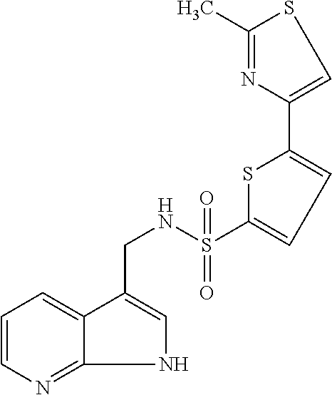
C1=CN=C2C(=C1)C(CNS(C1=CC=C(C3=CSC(C)=N3)S1)(=O)=O)=CN2
